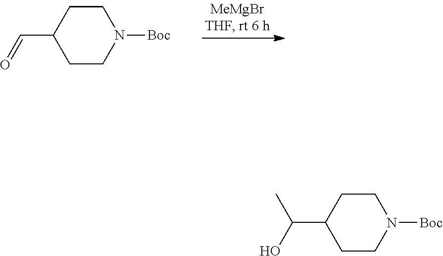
C1CC(C=O)CCN1[Boc].C1CC(C(O)C)CCN1[Boc]
